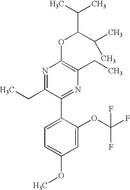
C1(OC(C(C)C)C(C)C)=C(CC)N=C(C2=CC=C(OC)C=C2OC(F)(F)F)C(CC)=N1
